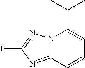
N12C(=NC(I)=N1)C=CC=C2C(C)C
